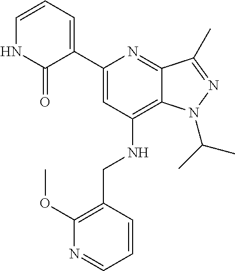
C1(C2=CC(NCC3=C(OC)N=CC=C3)=C3C(=N2)C(C)=NN3C(C)C)=CC=CNC1=O
